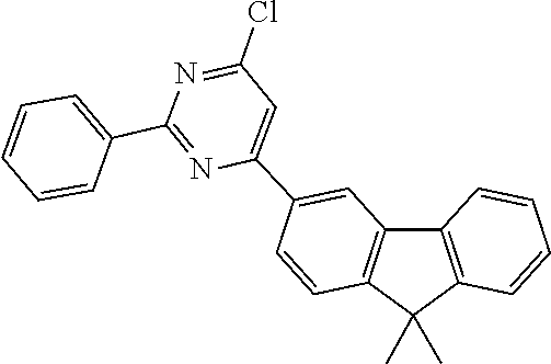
C1=C(C2=CC3=C(C=C2)C(C)(C)C2=C3C=CC=C2)N=C(C2=CC=CC=C2)N=C1Cl
